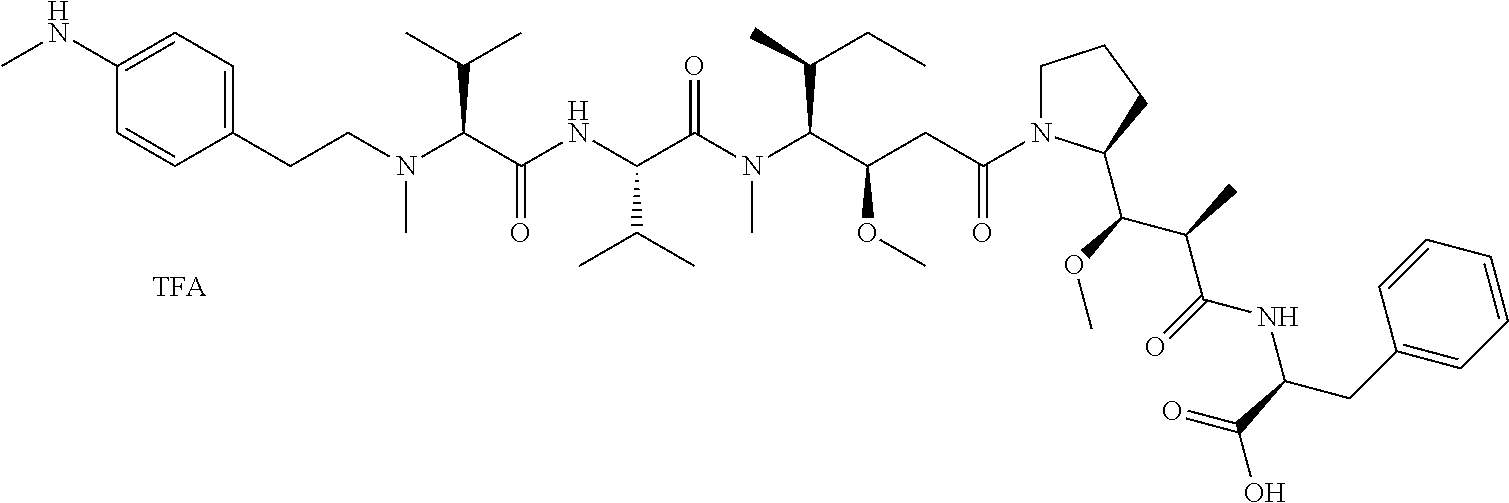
C(CN(C(C(NC(C(N(C(C(CC(N1CCCC1C(OC)C(C)C(=O)NC(CC1=CC=CC=C1)C(=O)O)=O)OC)C(C)CC)C)=O)C(C)C)=O)C(C)C)C)C1=CC=C(NC)C=C1
